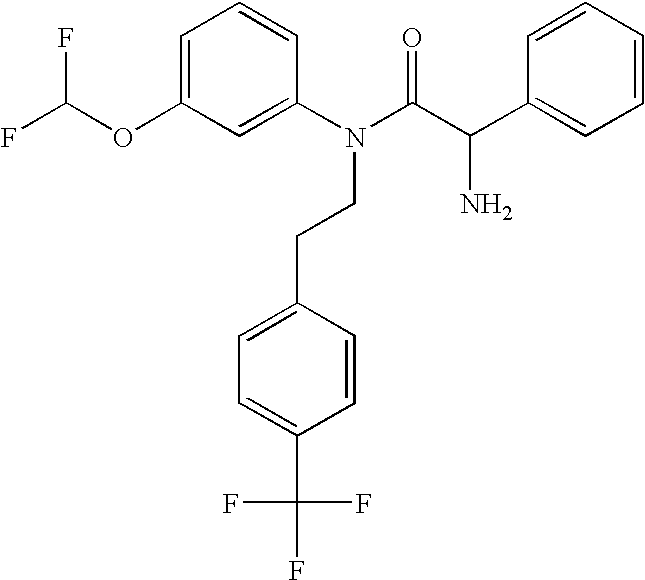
C1=C(OC(F)F)C=C(N(C(C(C2=CC=CC=C2)N)=O)CCC2=CC=C(C(F)(F)F)C=C2)C=C1
